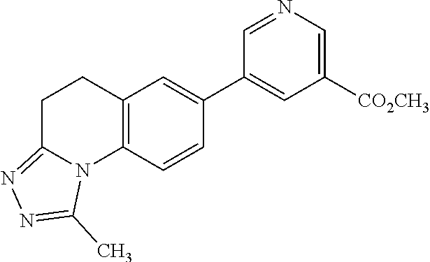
C12=C(C=CC(C3=CC([CO2CH3])=CN=C3)=C1)N1C(=NN=C1C)CC2
